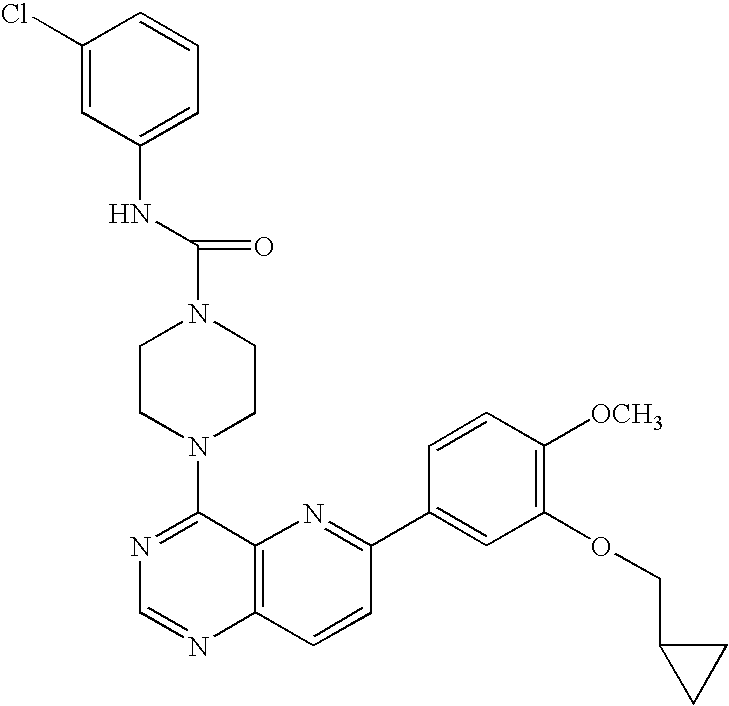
C12=C(C=CC(C3=CC(OCC4CC4)=C([OCH3])C=C3)=N1)N=CN=C2N1CCN(C(=O)NC2=CC=CC(Cl)=C2)CC1
